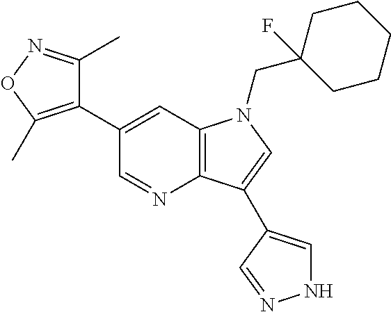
C1(C2=C(C)ON=C2C)=CC2=C(N=C1)C(C1=CNN=C1)=CN2CC1(F)CCCCC1
